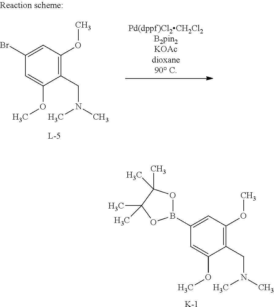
C1(CN(C)C)=C(OC)C=C(Br)C=C1OC.C1(CN(C)C)=C(OC)C=C(B2OC(C)(C)C(C)(C)O2)C=C1OC.[K]
